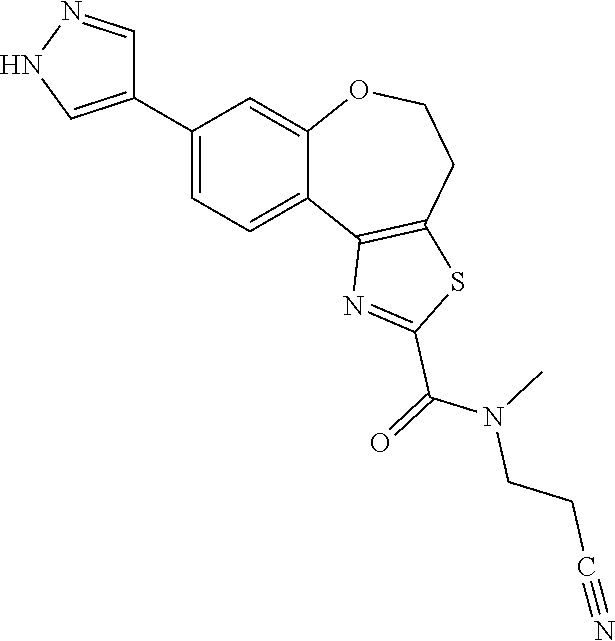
C1(C2=CNN=C2)=CC=C2C(=C1)OCCC1=C2N=C(C(=O)N(C)CCC#N)S1
